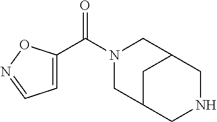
N1(C(C2=CC=NO2)=O)CC2CNCC(C1)C2
